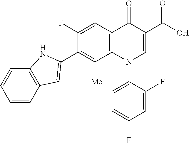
C1(C2=CC3=C(C=CC=C3)N2)=C([Me])C2=C(C=C1F)C(=O)C(C(O)=O)=CN2C1=CC=C(F)C=C1F
